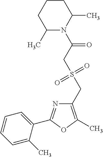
C1(CS(=O)(=O)CC(=O)N2C(C)CCCC2C)=C(C)OC(C2=CC=CC=C2C)=N1
